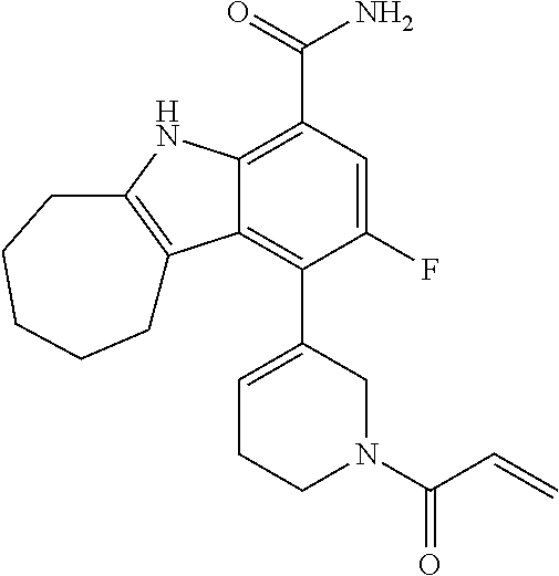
C12=C(C(=O)N)C=C(F)C(C3=CCCN(C(C=C)=O)C3)=C1C1=C(N2)CCCCC1
